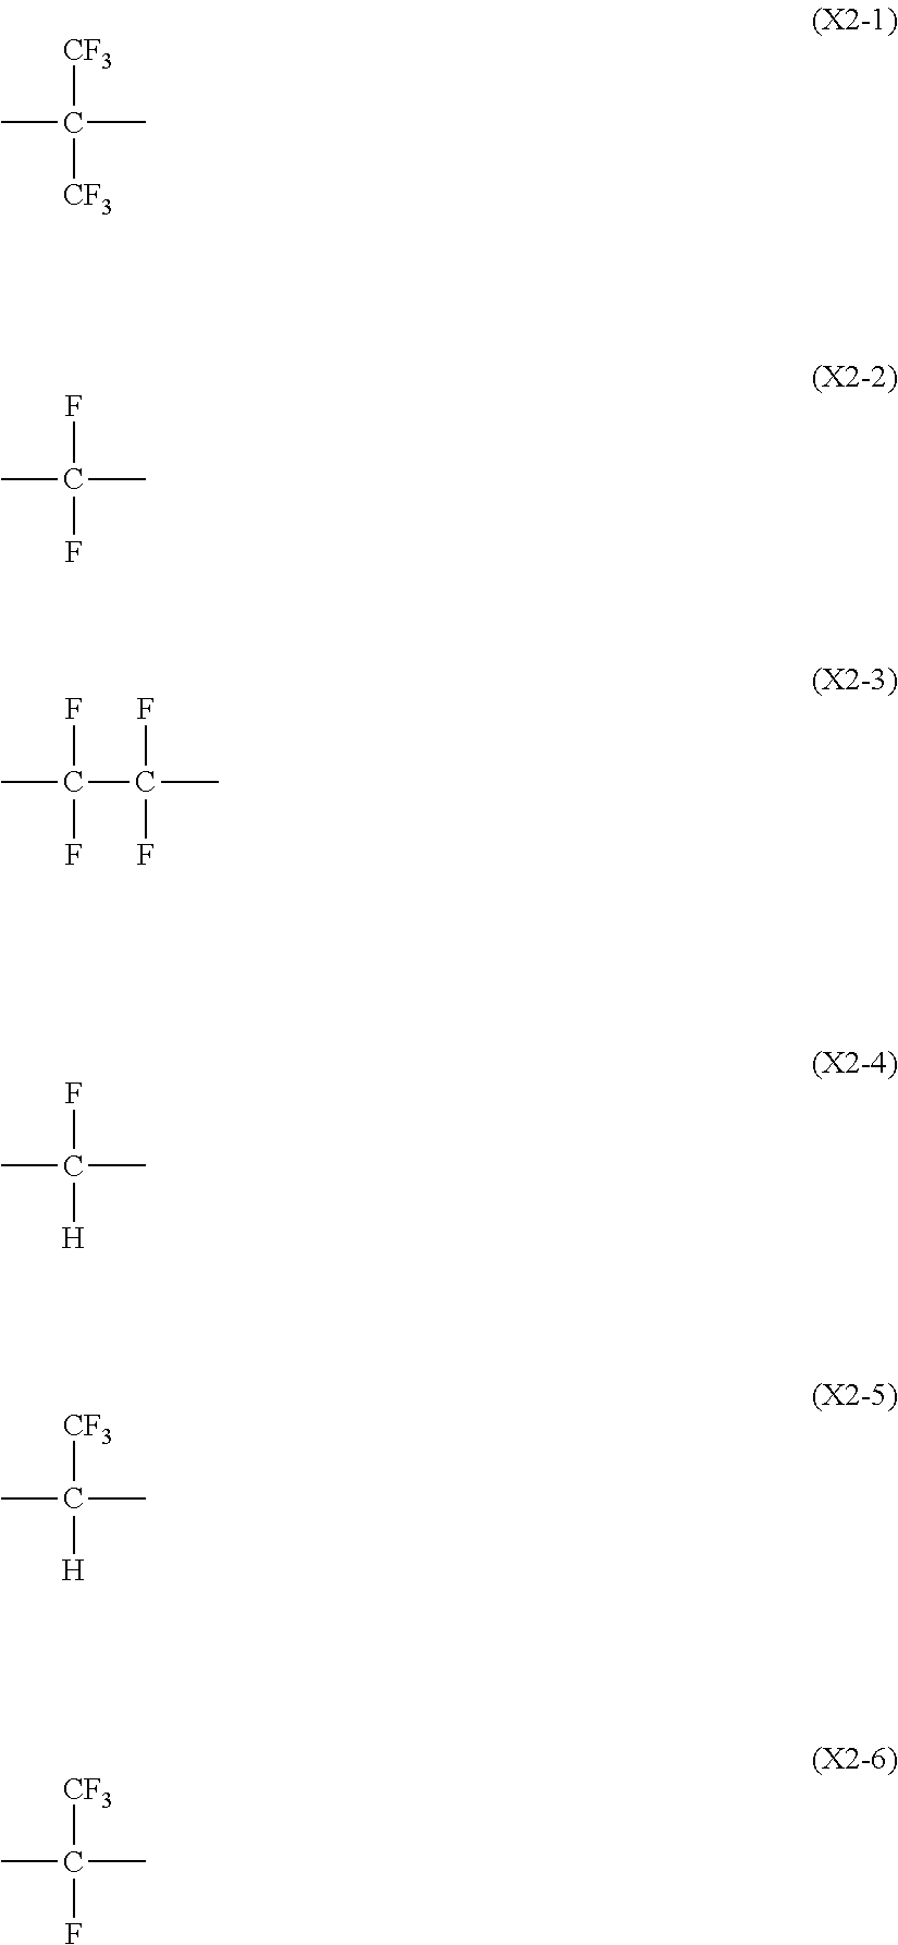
CC([CF3])([CF3])C.CC(F)(F)C.CC(F)(F)C(F)(F)C.CC(F)([H])C.CC([CF3])([H])C.CC([CF3])(F)C
